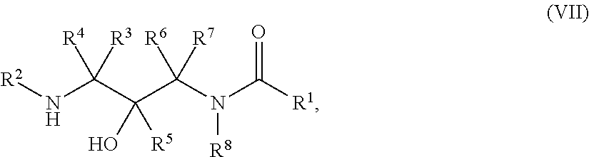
N(C(C(C(N([R8])C(=O)[R1])([R6])[R7])(O)[R5])([R4])[R3])[R2]
